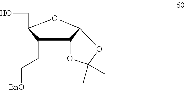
C1(CC[BnO])C2C(OC1CO)OC(C)(C)O2
